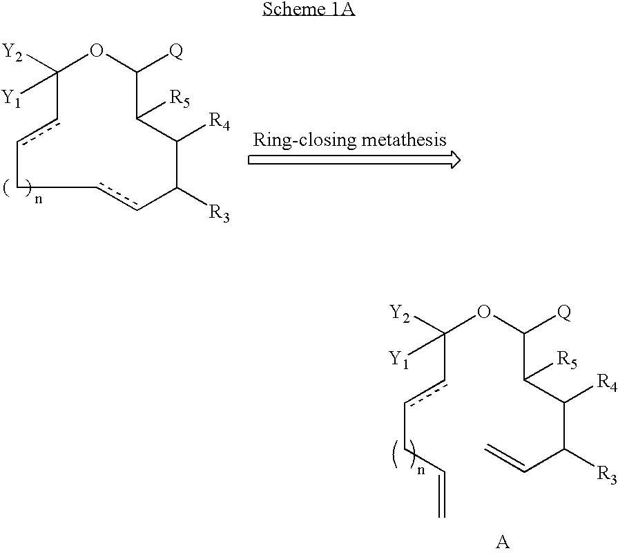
C(ccCC=C)(OC(C(C(C(C=C)[R3])[R4])[R5])[Q])([Y2])[Y1].C1([Y2])([Y1])ccCccC([R3])C([R4])C([R5])C([Q])O1
